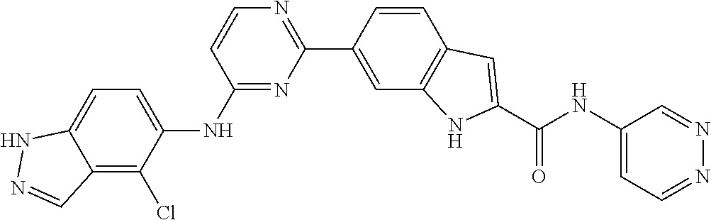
C1=CC(NC2=CC=C3C(=C2Cl)C=NN3)=NC(C2=CC3=C(C=C2)C=C(C(NC2=CC=NN=C2)=O)N3)=N1
